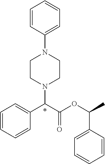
C1=CC=CC(C(C(OC(C)C2=CC=CC=C2)=O)N2CCN(C3=CC=CC=C3)CC2)=C1
